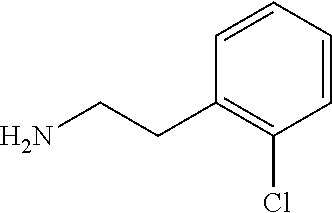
C(CC1=C(Cl)C=CC=C1)N
